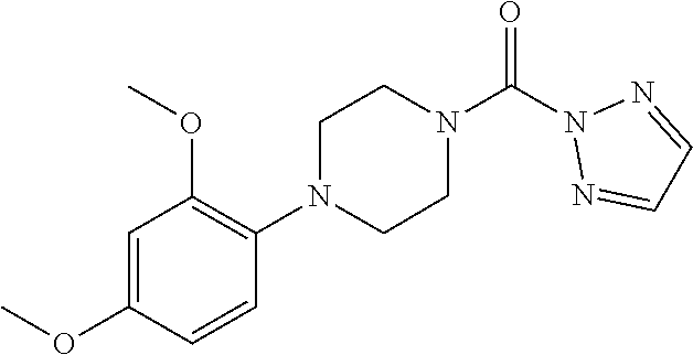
O=C(N1N=CC=N1)N1CCN(C2=C(OC)C=C(OC)C=C2)CC1
